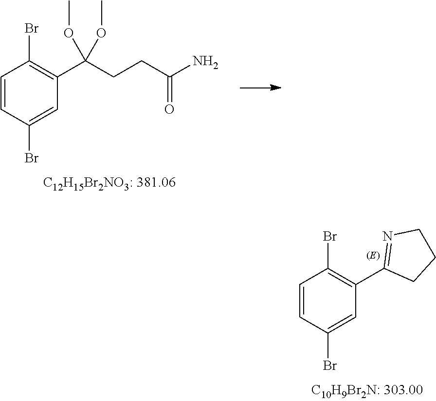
C1=CC(Br)=CC(C(CCC(N)=O)(OC)OC)=C1Br.C1=CC(Br)=CC(C2=NCCC2)=C1Br
